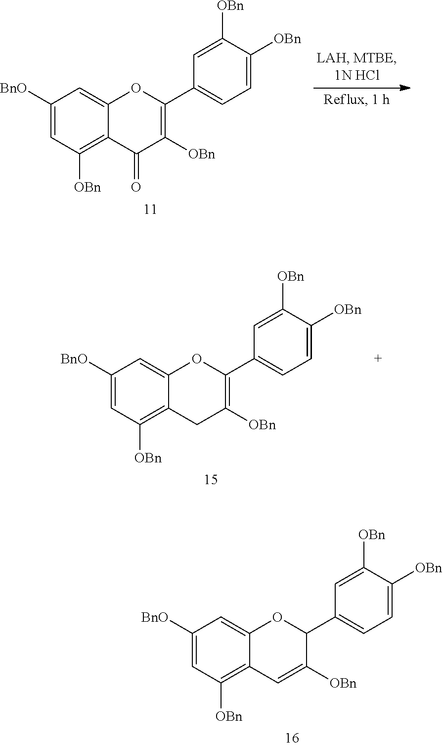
C1([BnO])=CC([OBn])=C2C(=C1)OC(C1=CC=C([OBn])C([OBn])=C1)C([OBn])=C2.C1([BnO])=CC([OBn])=C2C(=C1)OC(C1=CC=C([OBn])C([OBn])=C1)=C([OBn])C2=O.C1([BnO])=CC([OBn])=C2C(=C1)OC(C1=CC=C([OBn])C([OBn])=C1)=C([OBn])C2
